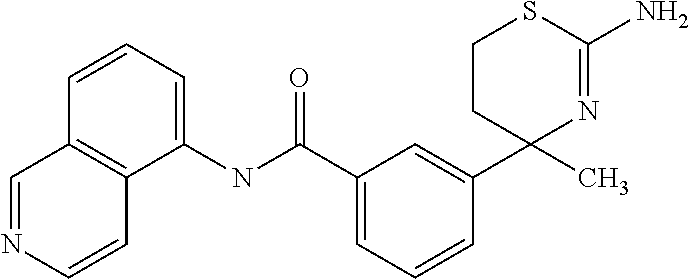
N(C(C1=CC=CC(C2(C)N=C(N)SCC2)=C1)=O)C1=CC=CC2=C1C=CN=C2
